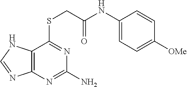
N(C(=O)CSC1=NC(N)=NC2=C1NC=N2)C1=CC=C([OMe])C=C1
